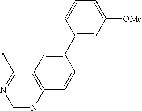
C12=C(N=CN=C1C)C=CC(C1=CC([OMe])=CC=C1)=C2
